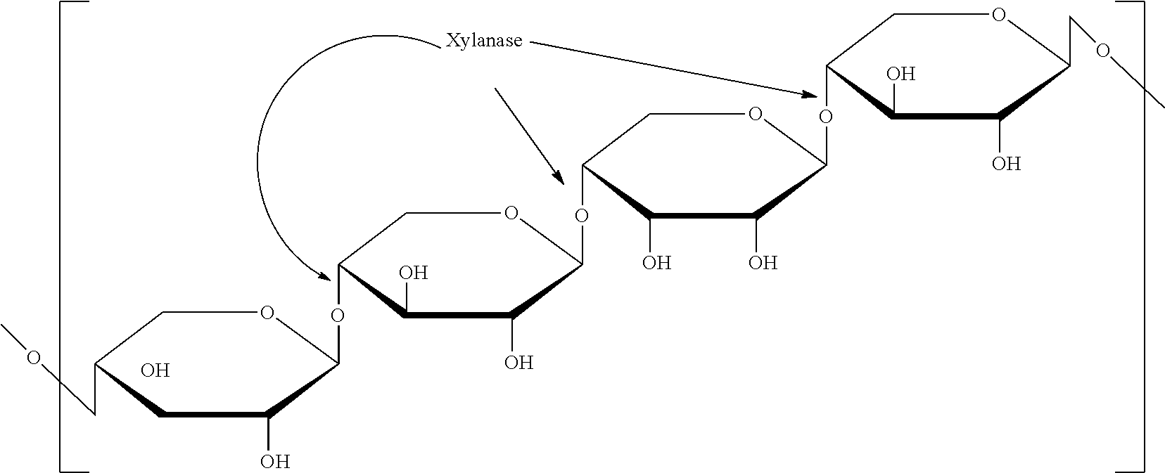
O.C1C(COC)CC(O)C(OC2COC(OC3COC(OC4COC(COC)C(O)C4O)C(O)C3O)C(O)C2O)O1
